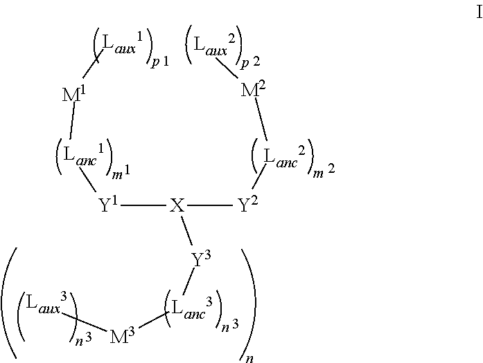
[Y1]([X]([Y2][Lanc2][M2][Laux2])[Y3][Lanc3][M3][Laux3])[Lanc1][M1][Laux1]
